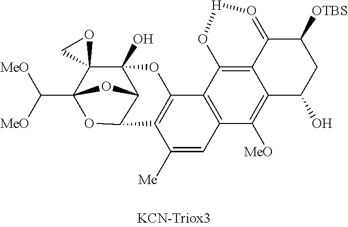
O1C2(C([MeO])[MeO])C3(C4(O)C(O2)C1C1=C(O4)C2=C(C=C1[Me])C([MeO])=C1C4=C2O[H]O=C4C([OTBS])CC1O)OC3
